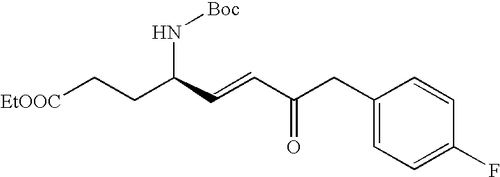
C1(CC(C=CC(CC[EtOOC])N[Boc])=O)=CC=C(F)C=C1
